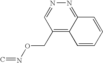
C1(CON=C)=C2C(=NN=C1)C=CC=C2
